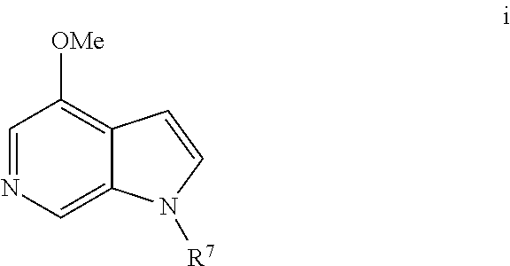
C1([OMe])=C2C(=CN=C1)N([R7])C=C2
